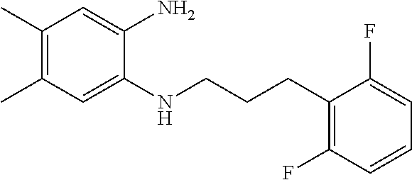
C1(C)=C(C)C=C(NCCCC2=C(F)C=CC=C2F)C(N)=C1
